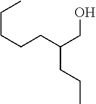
CCCCCC(CO)CCC
